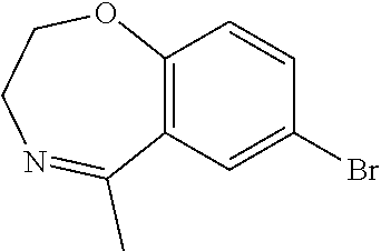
N1=C(C)C2=C(OCC1)C=CC(Br)=C2
